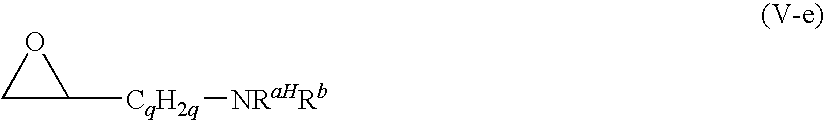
C1C([CqH2q][NRaHRb])O1
